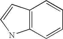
C12=C(C=CC=C1)NC=C2
